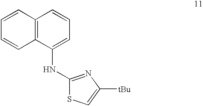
C1=CC2=C(C=C1)C(NC1=NC([tBu])=CS1)=CC=C2
